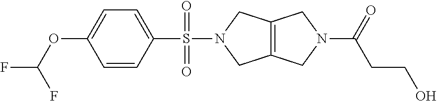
C12=C(CN(S(C3=CC=C(OC(F)F)C=C3)(=O)=O)C1)CN(C(=O)CCO)C2
